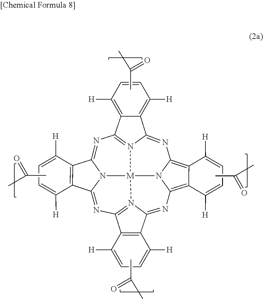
CC(=O)C.N1=C2N3=C(N=C4N5C(=NC6=N7C(=NC8=C9C(=C1N8[M]753)C([H])=CC=C9[H])C1=C6C([H])=CC=C1[H])C1=C4C([H])=CC=C1[H])C1=C([H])C=CC([H])=C21.CC(=O)C.CC(=O)C.CC(=O)C
